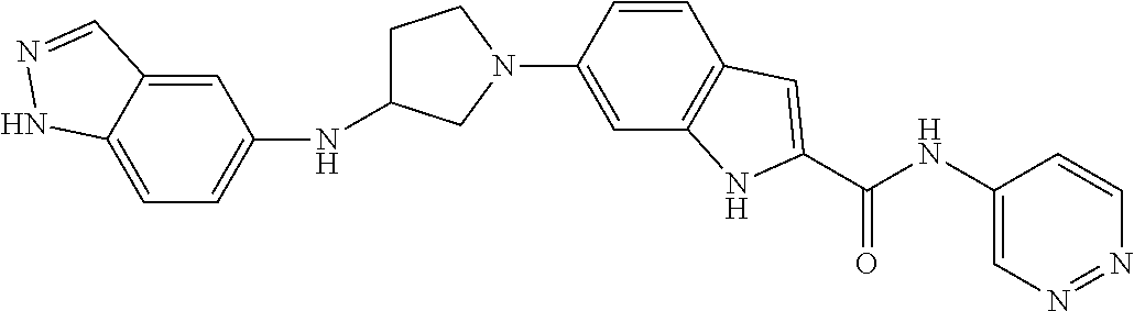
N(C1=CC=C2C(=C1)C=NN2)C1CCN(C2=CC3=C(C=C2)C=C(C(NC2=CN=NC=C2)=O)N3)C1
